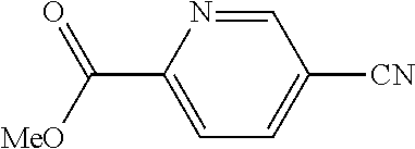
C1=NC(C([MeO])=O)=CC=C1[CN]
